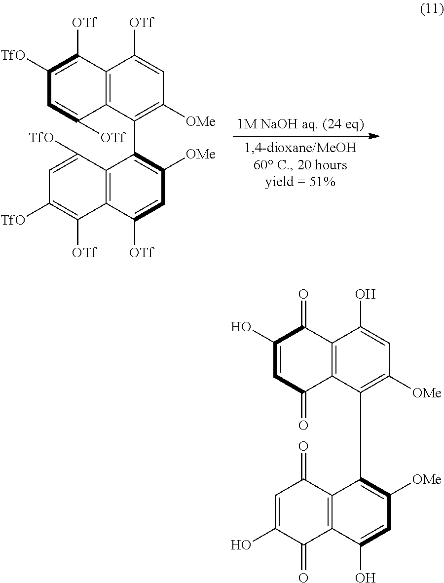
C12=C(C(C3=C([OMe])C=C([OTf])C4=C3C([TfO])=CC([TfO])=C4[OTf])=C([OMe])C=C1[OTf])C([OTf])=CC([TfO])=C2[OTf].C12=C(C(C3=C([OMe])C=C(O)C4=C3C(=O)C=C(O)C4=O)=C([OMe])C=C1O)C(=O)C=C(O)C2=O
